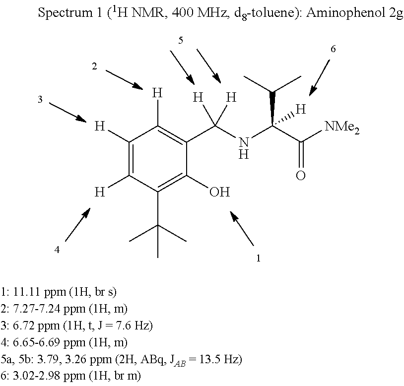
C1([H])=C([H])C(C(C)(C)C)=C(O)C(C(NC(C([NMe2])=O)(C(C)C)[H])([H])[H])=C1[H]
